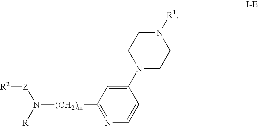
[R2][Z]N([R])[(CH2)m]C1=NC=CC(N2CCN([R1])CC2)=C1
